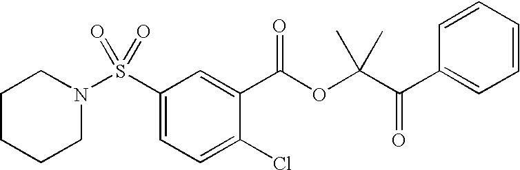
S(C1=CC=C(Cl)C(C(OC(C(C2=CC=CC=C2)=O)(C)C)=O)=C1)(=O)(=O)N1CCCCC1
